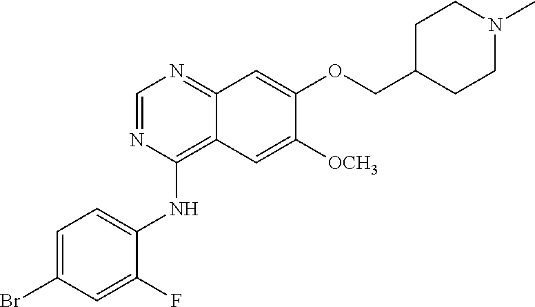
C1=C(Br)C=C(F)C(NC2=C3C(=NC=N2)C=C(OCC2CCN(C)CC2)C([OCH3])=C3)=C1
